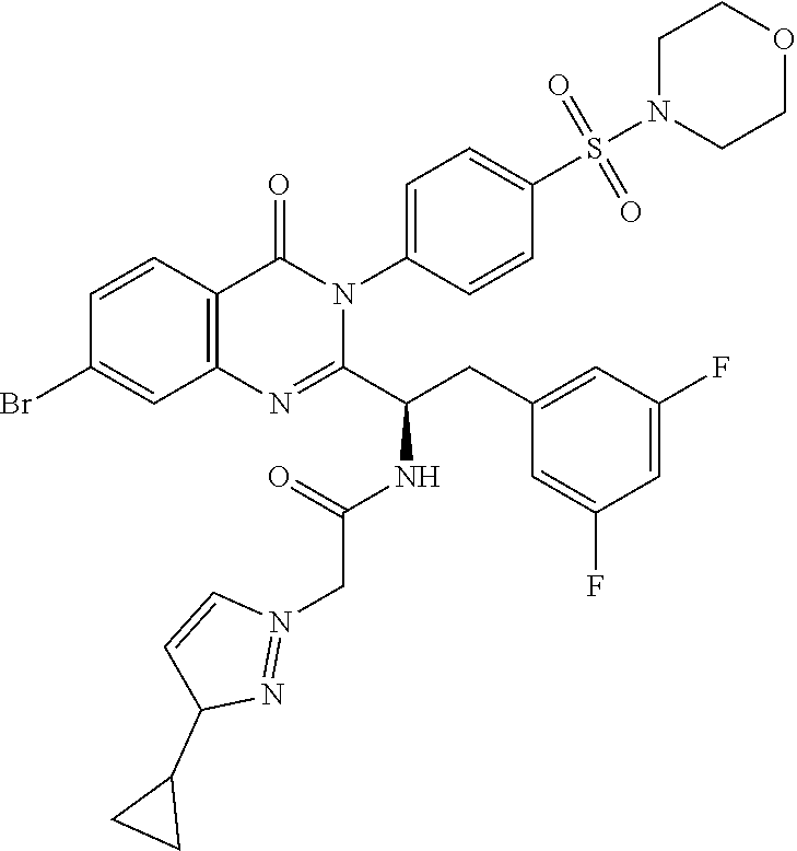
C12=C(C=CC(Br)=C1)C(=O)N(C1=CC=C(S(N3CCOCC3)(=O)=O)C=C1)C(C(CC1=CC(F)=CC(F)=C1)NC(=O)CN1=NC(C3CC3)C=C1)=N2
